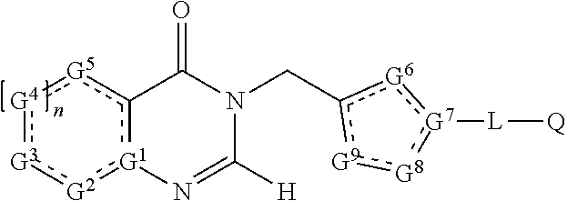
[G4]1:[G3]:[G2]:[G1]2c([G5]:1)C(=O)N(Cc1[G9]:[G8]:[G7]([L][Q]):[G6]1)C([H])=N2
